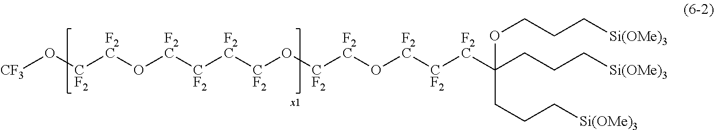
[CF3]O[CF2][F2C]O[F2C][CF2][F2C][CF2]O[CF2][F2C]O[F2C][CF2][F2C]C(CCC[Si(OMe)3])(CCC[Si(OMe)3])OCCC[Si(OMe)3]
